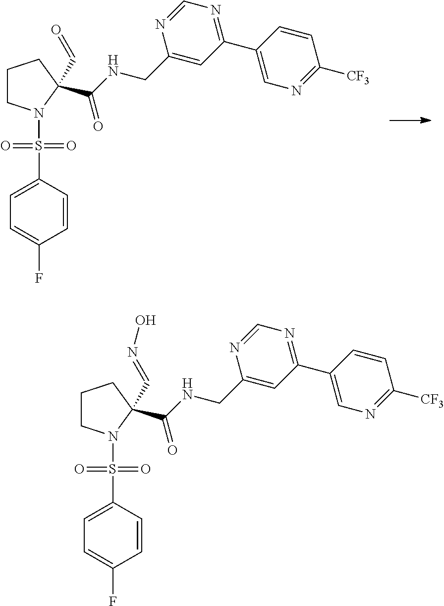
C1CN(S(C2=CC=C(F)C=C2)(=O)=O)C(C(=O)NCC2=CC(C3=CN=C([CF3])C=C3)=NC=N2)(C=NO)C1.C1CN(S(C2=CC=C(F)C=C2)(=O)=O)C(C(=O)NCC2=CC(C3=CN=C([CF3])C=C3)=NC=N2)(C=O)C1
